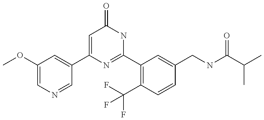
C1(C2=CC(OC)=CN=C2)=CC(=O)NC(C2=C(C(F)(F)F)C=CC(CNC(C(C)C)=O)=C2)=N1
